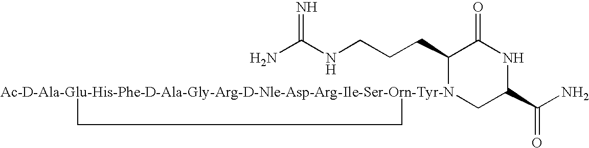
NC(NCCCC1[Ac-D-Ala-Glu-His-Phe-D-Ala-Gly-Arg-D-Nle-Asp-Arg-Ile-Ser-Orn-Tyr-N]2(CC(C(N)=O)NC1=O)CC2)=N
